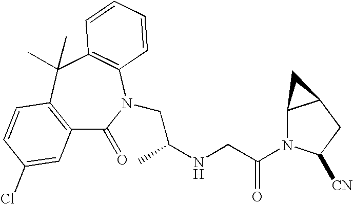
C12=C(C(C)(C)C3=C(N(CC(NCC(=O)N4C5C(CC4[CN])C5)C)C1=O)C=CC=C3)C=CC(Cl)=C2
